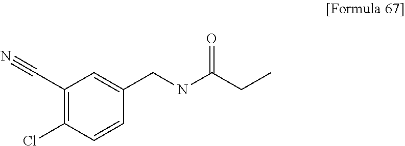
C1(C#N)=C(Cl)C=CC(CNC(CC)=O)=C1
